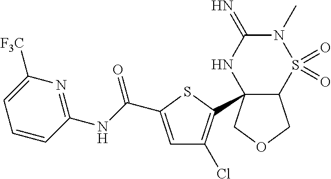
C1=C(C(NC2=NC([F3C])=CC=C2)=O)SC(C23C(COC2)S(=O)(=O)N(C)C(=N)N3)=C1Cl
